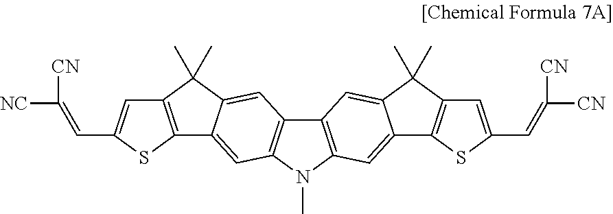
C(=C([CN])[NC])C1=CC2=C(C3=CC4=C(C5=C(C=C6C7=C(C=C(C=C([CN])[CN])S7)C(C)(C)C6=C5)N4C)C=C3C2(C)C)S1
